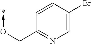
O(->*)CC1=NC=C(Br)C=C1
